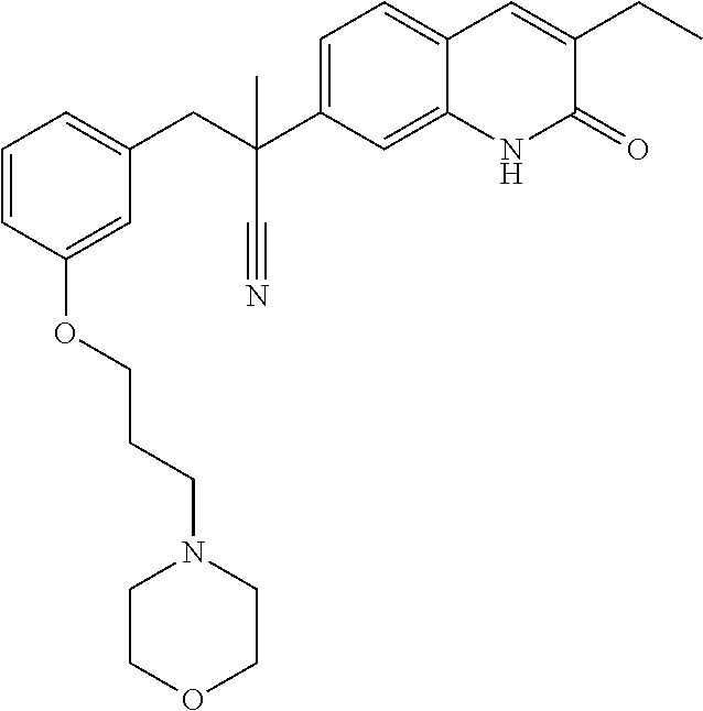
C1(OCCCN2CCOCC2)=CC(CC(C#N)(C2=CC=C3C(=C2)NC(=O)C(CC)=C3)C)=CC=C1
